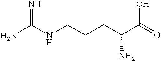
C(CCC(C(O)=O)N)NC(=N)N
